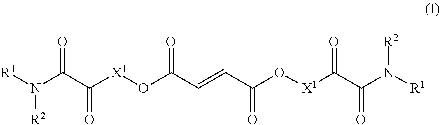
[R1]N(C(C([X1]OC(C=CC(O[X1]C(C(N([R1])[R2])=O)=O)=O)=O)=O)=O)[R2]
